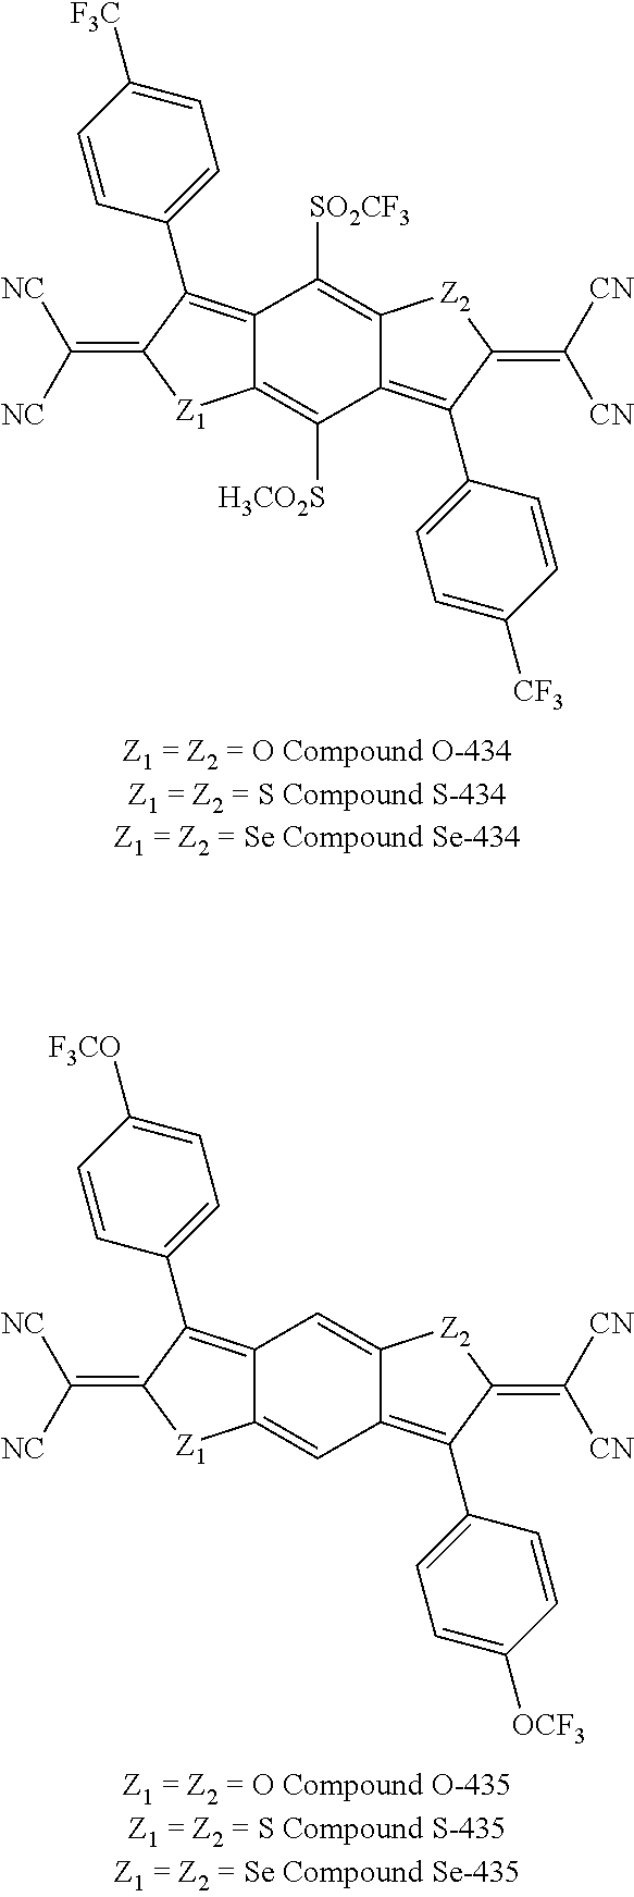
C12=C(C3=CC=C([F3CO])C=C3)C(=C([NC])[NC])[Z1]C1=CC1=C(C3=CC=C([OCF3])C=C3)C(=C([CN])[CN])[Z2]C1=C2.C12=C(C3=CC=C([F3C])C=C3)C(=C([NC])[NC])[Z1]C1=C([H3CO2S])C1=C(C3=CC=C([CF3])C=C3)C(=C([CN])[CN])[Z2]C1=C2[SO2CF3]
